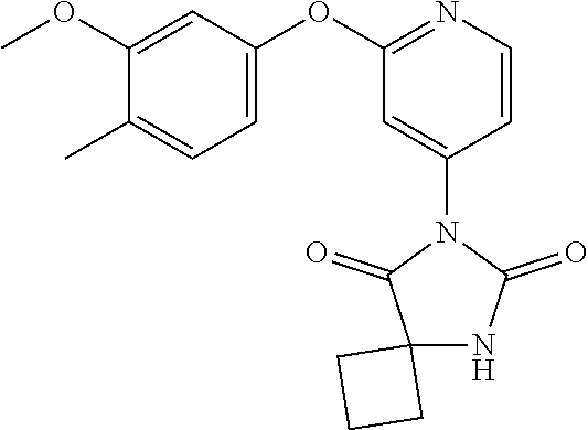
C1(OC)=CC(OC2=NC=CC(N3C(=O)C4(NC3=O)CCC4)=C2)=CC=C1C
